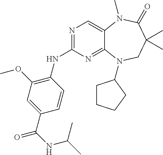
N1=C(NC2=C(OC)C=C(C(=O)NC(C)C)C=C2)N=C2C(=C1)N(C)C(=O)C(C)(C)CN2C1CCCC1
